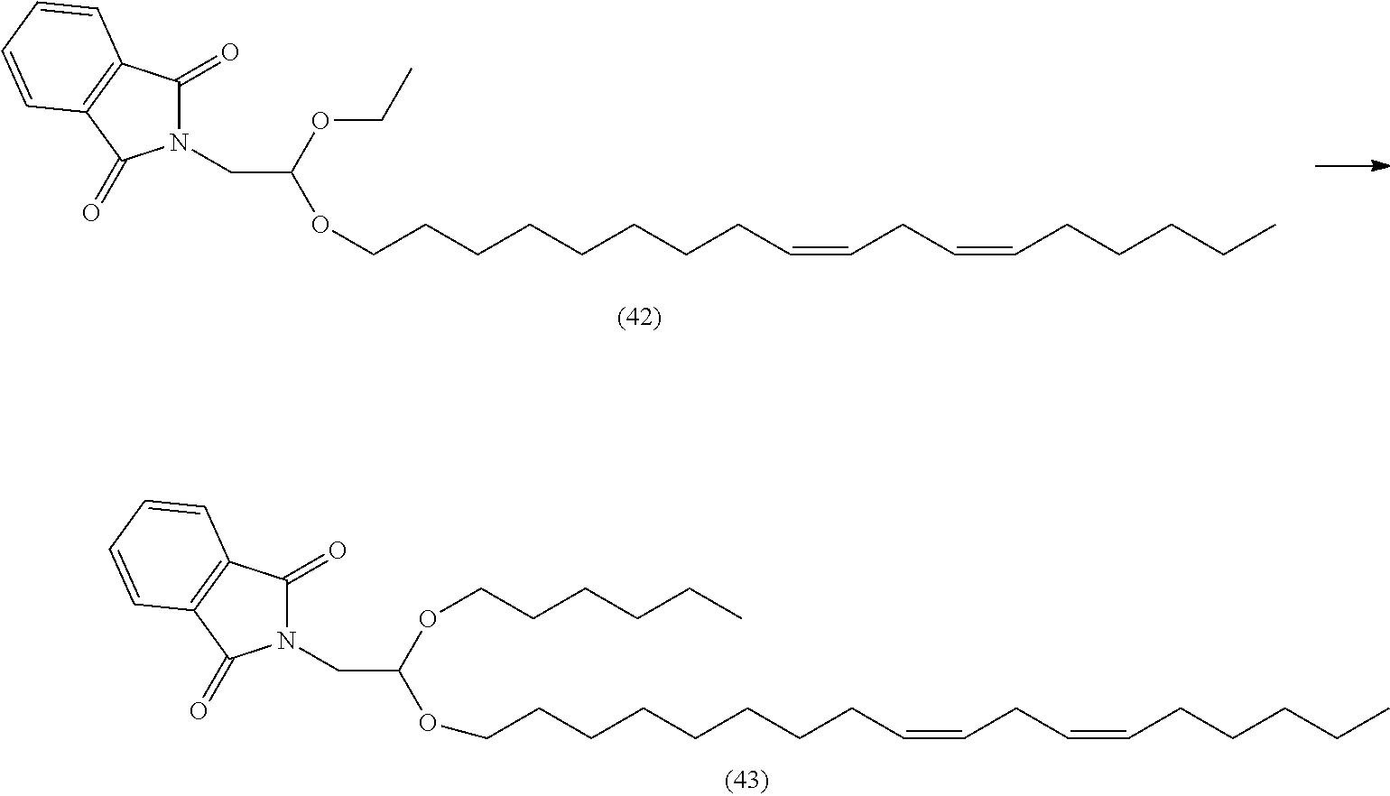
N1(CC(OCCCCCC)OCCCCCCCCC=CCC=CCCCCC)C(=O)C2=C(C1=O)C=CC=C2.N1(CC(OCC)OCCCCCCCCC=CCC=CCCCCC)C(=O)C2=C(C1=O)C=CC=C2
